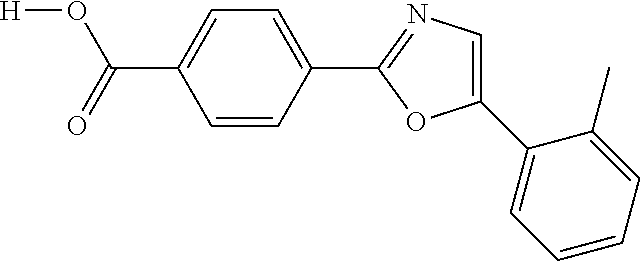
[H]OC(=O)C1=CC=C(C2=NC=C(C3=CC=CC=C3C)O2)C=C1
